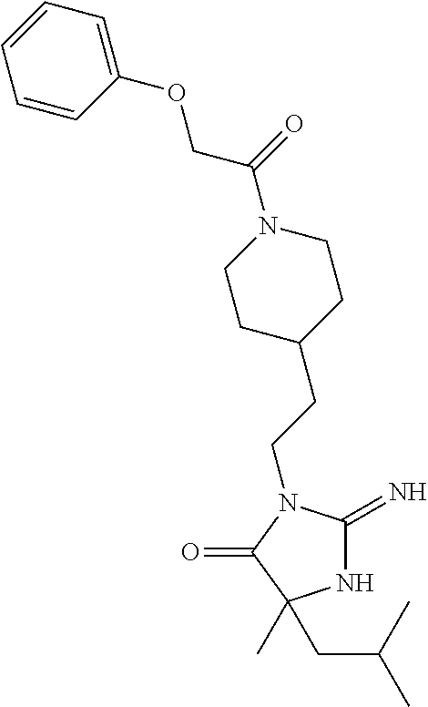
N1C(=N)N(CCC2CCN(C(COC3=CC=CC=C3)=O)CC2)C(=O)C1(CC(C)C)C
